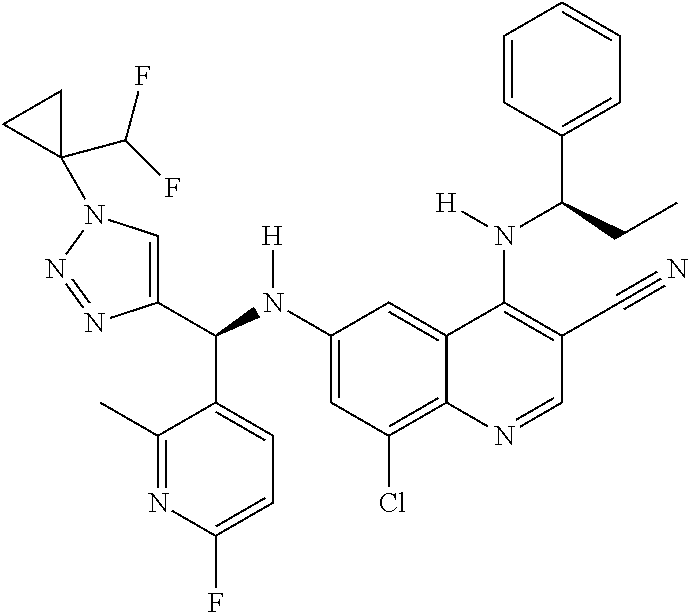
C1(N(C(C2=CN(C3(C(F)F)CC3)N=N2)C2=CC=C(F)N=C2C)[H])=CC(Cl)=C2C(=C1)C(N(C(C1=CC=CC=C1)CC)[H])=C(C#N)C=N2
